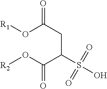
O(C(CC(C(O[R2])=O)S(=O)(=O)O)=O)[R1]
